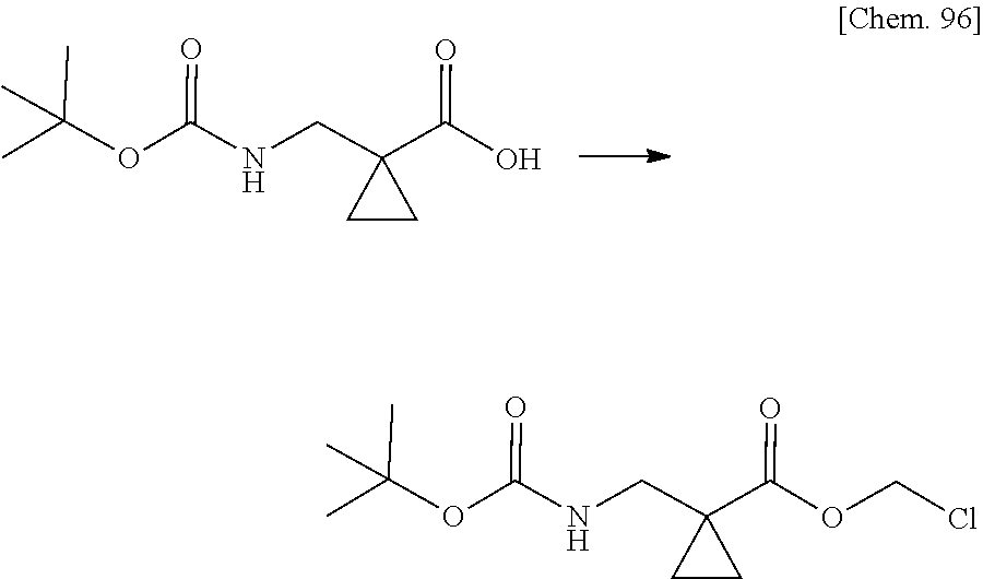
O=C(OC(C)(C)C)NCC1(C(O)=O)CC1.O=C(OC(C)(C)C)NCC1(C(OCCl)=O)CC1
